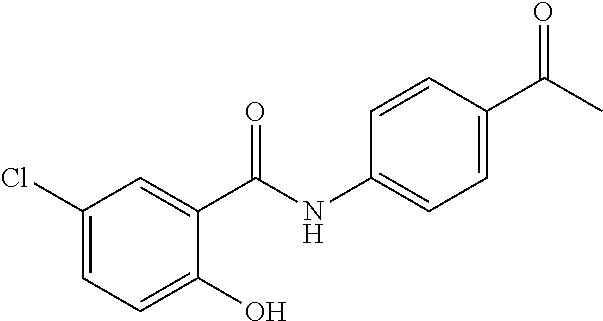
C1(Cl)=CC=C(O)C(C(NC2=CC=C(C(C)=O)C=C2)=O)=C1
